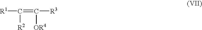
C([R1])(=C([R3])[OR4])[R2]
